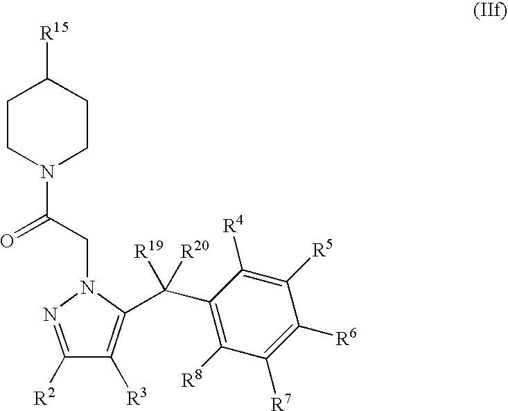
C1(C(C2=C([R3])C([R2])=NN2CC(N2CCC([R15])CC2)=O)([R19])[R20])=C([R8])C([R7])=C([R6])C([R5])=C1[R4]
